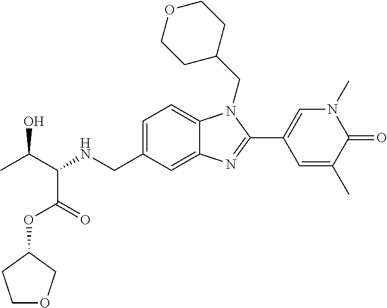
CC(C(NCC1=CC=C2C(=C1)N=C(C1=CN(C)C(=O)C(C)=C1)N2CC1CCOCC1)C(=O)OC1COCC1)O
